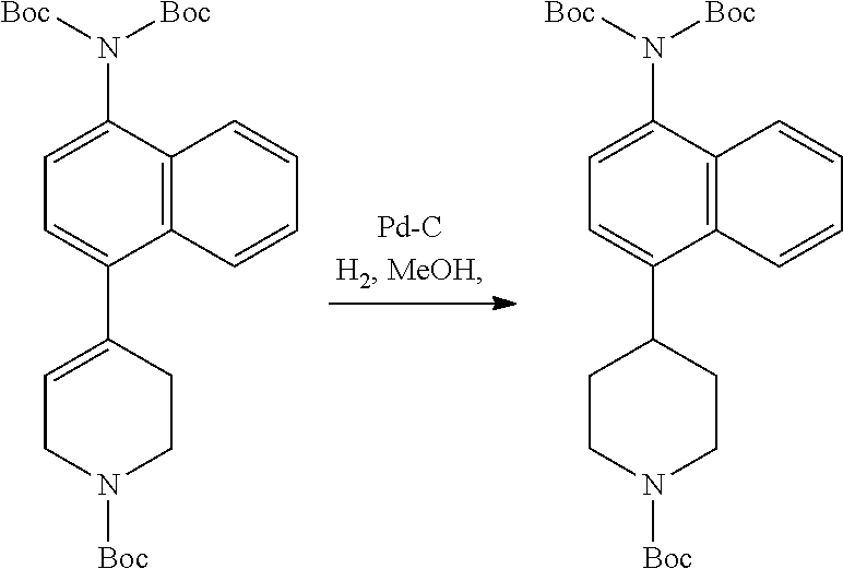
N1([Boc])CCC(C2=CC=C(N([Boc])[Boc])C3=C2C=CC=C3)=CC1.N1([Boc])CCC(C2=CC=C(N([Boc])[Boc])C3=C2C=CC=C3)CC1
